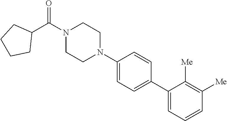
N1(C2=CC=C(C3=CC=CC([Me])=C3[Me])C=C2)CCN(C(C2CCCC2)=O)CC1
